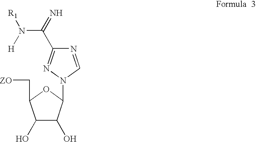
C1(O)C(O)C(N2C=NC(C(N([H])[R1])=N)=N2)OC1C[ZO]
